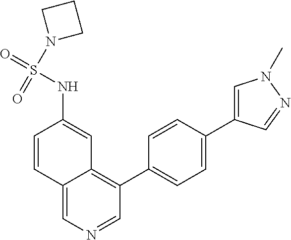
C1(C2=CC=C(C3=CN(C)N=C3)C=C2)=C2C(=CN=C1)C=CC(NS(=O)(N1CCC1)=O)=C2
